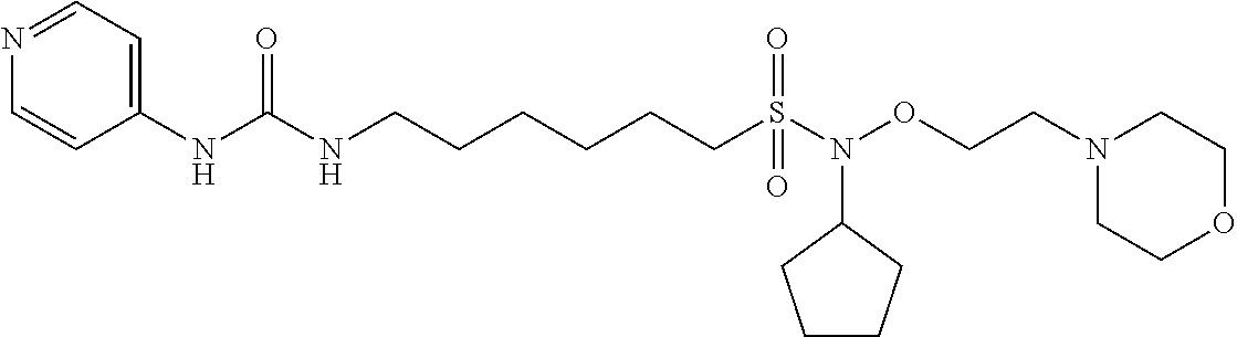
C1(NC(NCCCCCCS(N(OCCN2CCOCC2)C2CCCC2)(=O)=O)=O)=CC=NC=C1
